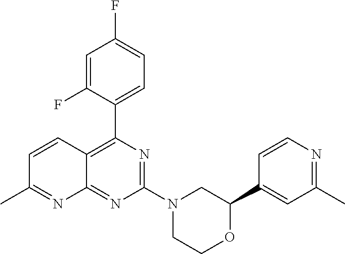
N1=C(N2CC(C3=CC(C)=NC=C3)OCC2)N=C2C(=C1C1=CC=C(F)C=C1F)C=CC(C)=N2
